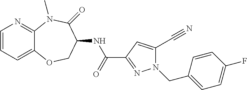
C1=CC=C2C(=N1)N(C)C(=O)C(NC(C1=NN(CC3=CC=C(F)C=C3)C(C#N)=C1)=O)CO2
